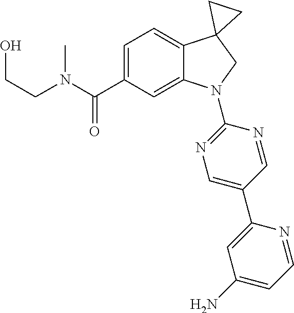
N(C(C1=CC=C2C(=C1)N(C1=NC=C(C3=CC(N)=CC=N3)C=N1)CC21CC1)=O)(C)CCO
